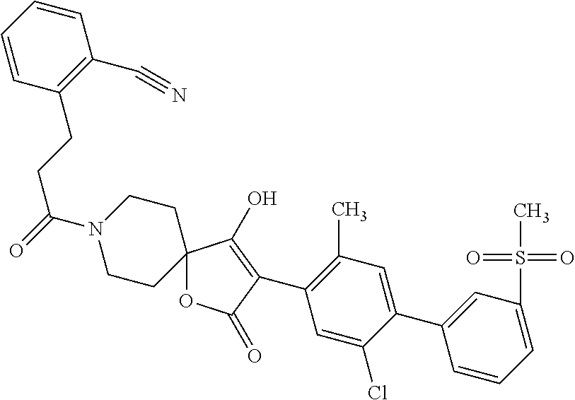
C12(OC(=O)C(C3=C(C)C=C(C4=CC(S(=O)(=O)C)=CC=C4)C(Cl)=C3)=C1O)CCN(C(=O)CCC1=C(C#N)C=CC=C1)CC2
